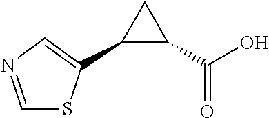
C1=NC=C(C2C(C(=O)O)C2)S1
